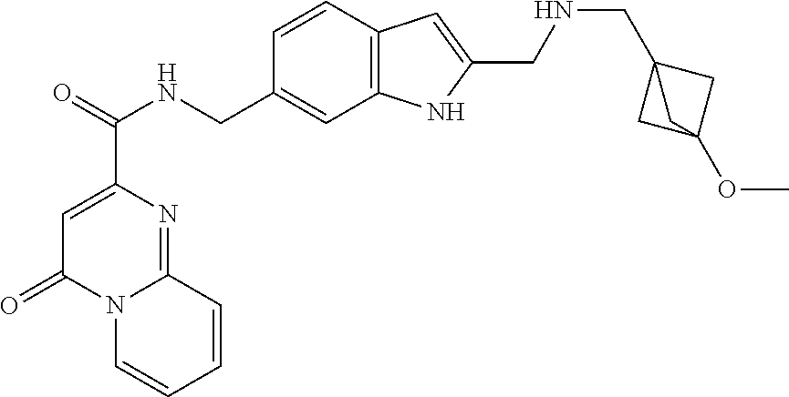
C1=C(C(=O)NCC2=CC3=C(C=C2)C=C(CNCC24CC(OC)(C2)C4)N3)N=C2N(C1=O)C=CC=C2
